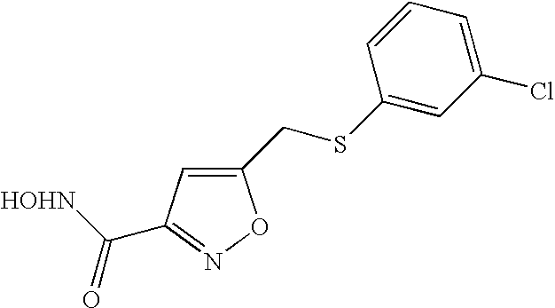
C1(CSC2=CC(Cl)=CC=C2)=CC(C([HOHN])=O)=NO1
